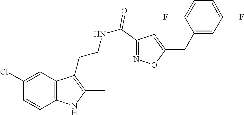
C1(Cl)=CC2=C(C=C1)NC(C)=C2CCNC(C1=NOC(CC2=CC(F)=CC=C2F)=C1)=O
